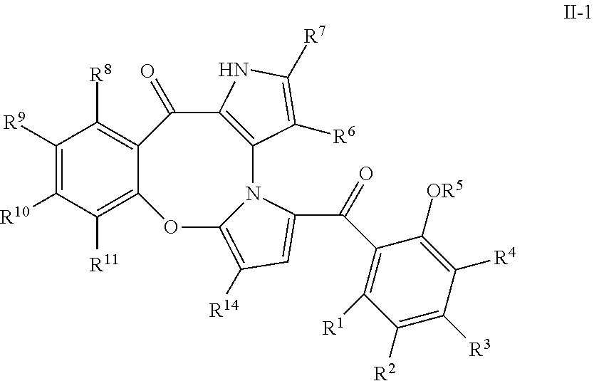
C1([R9])=C([R10])C([R11])=C2C(=C1[R8])C(=O)C1=C(N3C(=C([R14])C=C3C(=O)C3=C([R1])C([R2])=C([R3])C([R4])=C3[OR5])O2)C([R6])=C([R7])N1
